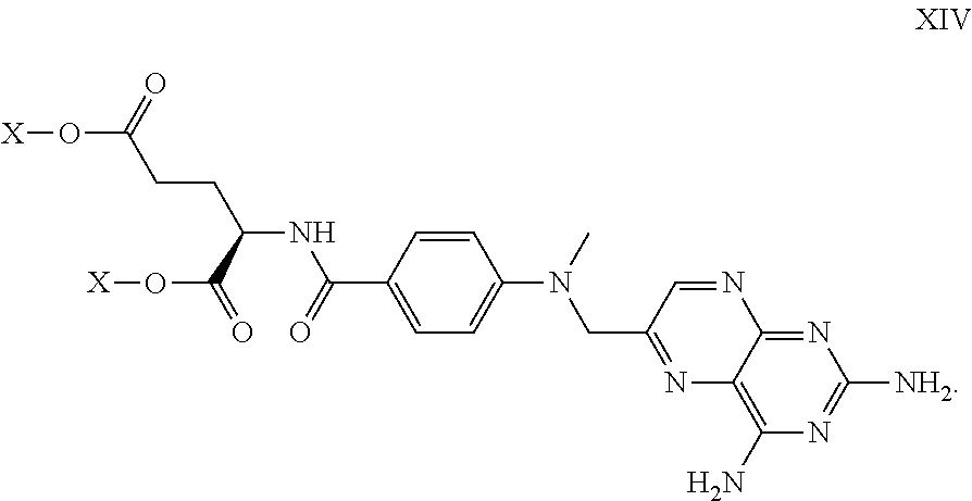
C1=CC(C(NC(C(=O)O[X])CCC(O[X])=O)=O)=CC=C1N(C)CC1=NC2=C(N)N=C([NH2])N=C2N=C1
